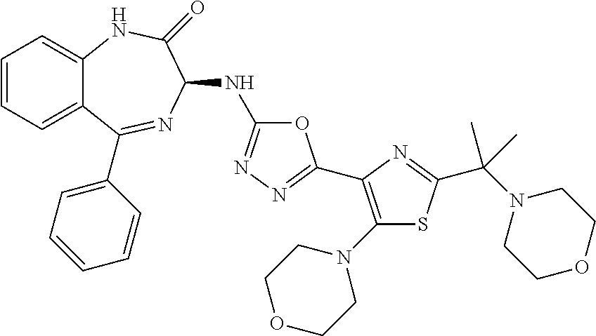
C1=CC=C2C(=C1)NC(=O)C(NC1=NN=C(C3=C(N4CCOCC4)SC(C(N4CCOCC4)(C)C)=N3)O1)N=C2C1=CC=CC=C1
